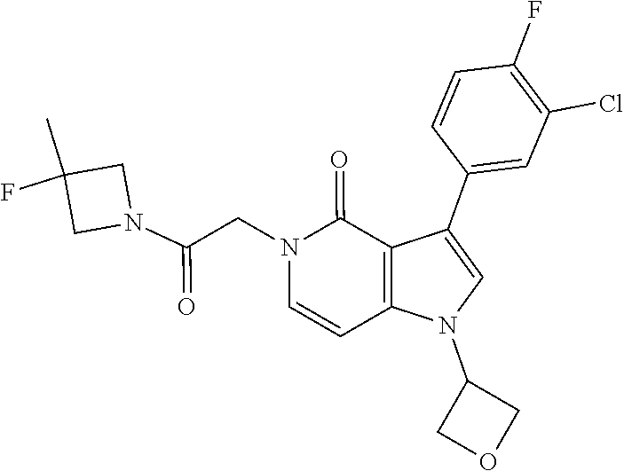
C1=CC(C2=CN(C3COC3)C3=C2C(=O)N(CC(N2CC(F)(C)C2)=O)C=C3)=CC(Cl)=C1F
